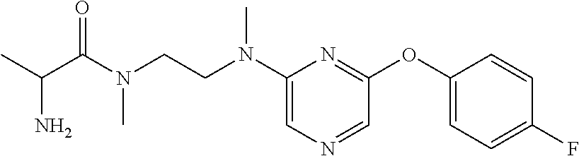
C1(N(CCN(C(C(N)C)=O)C)C)=CN=CC(OC2=CC=C(F)C=C2)=N1
